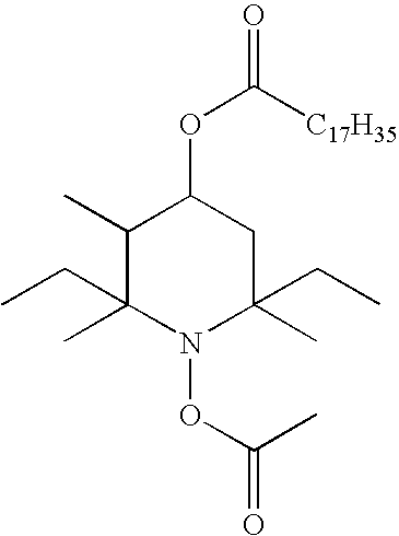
C1(C)C(C)(CC)N(OC(=O)C)C(CC)(C)CC1OC(=O)[C17H35]
